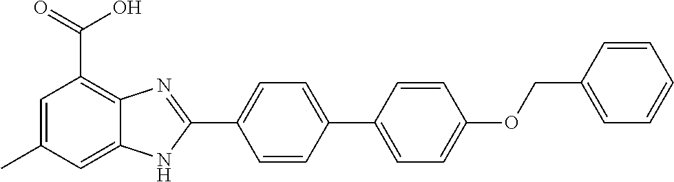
C1=CC(C2=CC=C(OCC3=CC=CC=C3)C=C2)=CC=C1C1=NC2=C(C(O)=O)C=C(C)C=C2N1
